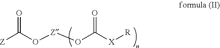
O([Z]OC([X][R])=O)C([Z])=O
